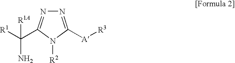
N1=C([A][R3])N([R2])C(C([R1])(N)[R1A])=N1
